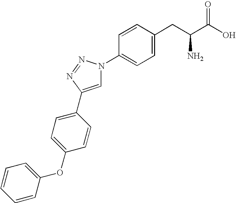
C1(N2C=C(C3=CC=C(OC4=CC=CC=C4)C=C3)N=N2)=CC=C(CC(C(O)=O)N)C=C1
